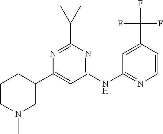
C1CN(C)CC(C2=CC(NC3=NC=CC(C(F)(F)F)=C3)=NC(C3CC3)=N2)C1
